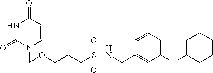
N1C(=O)N(COCCCS(NCC2=CC(OC3CCCCC3)=CC=C2)(=O)=O)C=CC1=O
